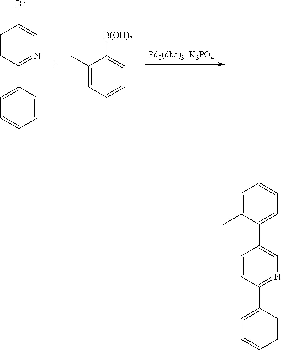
C1(C)=CC=CC=C1[B(OH)2].C1=CC(C2=CC=CC=C2)=NC=C1Br.C1=CC(C2=CC=CC=C2)=NC=C1C1=CC=CC=C1C
